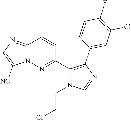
C12=NC=C([NC])N1N=C(C1=C(C3=CC(Cl)=C(F)C=C3)N=CN1CCCl)C=C2
